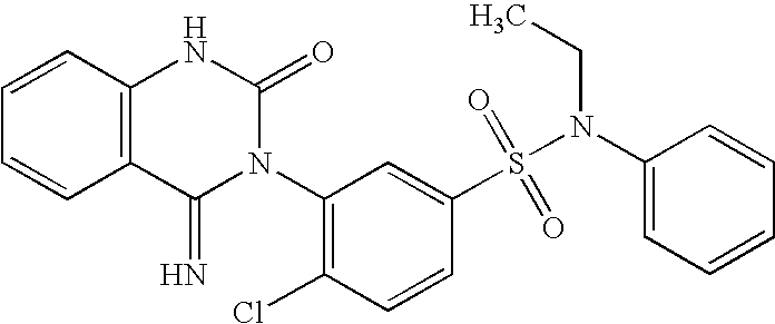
C1=CC2=C(C=C1)C(=N)N(C1=C(Cl)C=CC(S(N(CC)C3=CC=CC=C3)(=O)=O)=C1)C(=O)N2
